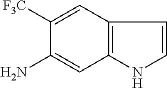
C12=C(NC=C1)C=C(N)C([F3C])=C2
